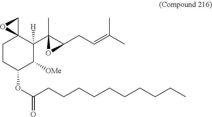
C1CC(OC(CCCCCCCCCC)=O)C([OMe])C(C2(C)C(CC=C(C)C)O2)([H])C12CO2
